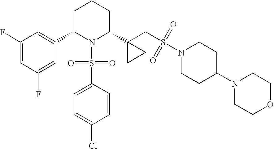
C1C(C2=CC(F)=CC(F)=C2)N(S(=O)(=O)C2=CC=C(Cl)C=C2)C(C2(CS(=O)(=O)N3CCC(N4CCOCC4)CC3)CC2)CC1
